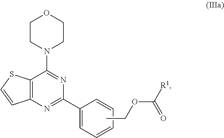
C1CN(C2=NC(C3=CC=CC=C3)=NC3=C2SC=C3)CCO1.CCOC([R1])=O
